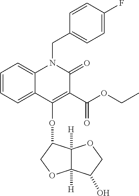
C12([H])C([H])(C(OC3=C(C(=O)OCC)C(=O)N(CC4=CC=C(F)C=C4)C4=CC=CC=C34)CO1)OCC2O
